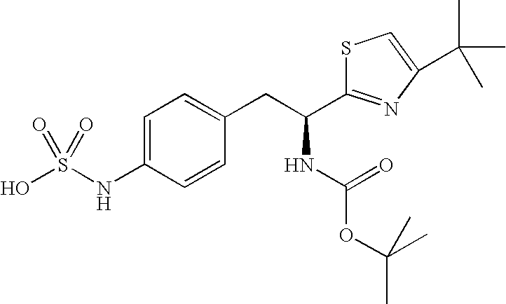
S1C(C(CC2=CC=C(NS(O)(=O)=O)C=C2)NC(OC(C)(C)C)=O)=NC(C(C)(C)C)=C1
